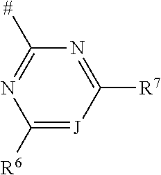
C1([R6])=[J]C([R7])=NC([#])=N1
